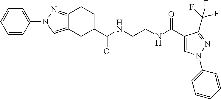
C12=CN(C3=CC=CC=C3)N=C1CCC(C(NCCNC(C1=CN(C3=CC=CC=C3)N=C1C(F)(F)F)=O)=O)C2
